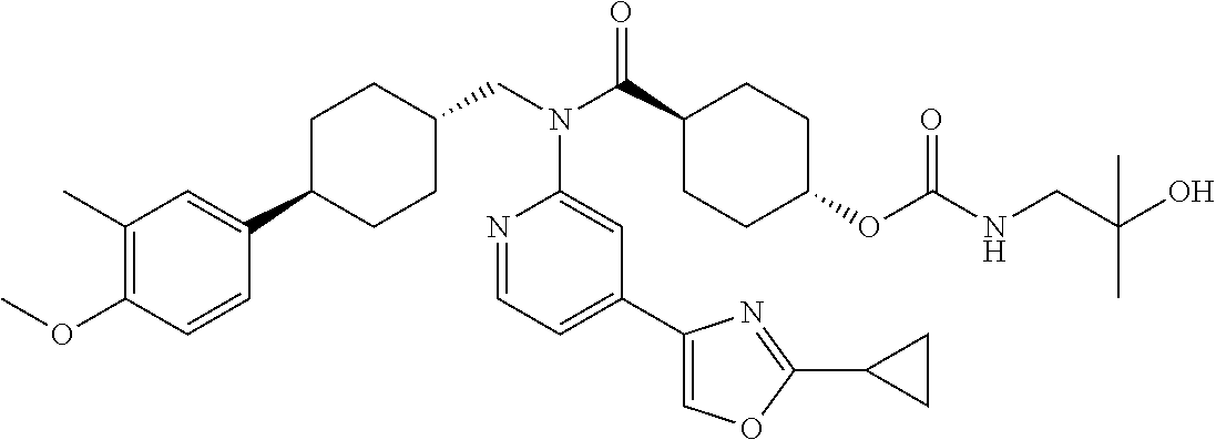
C1(C)=C(OC)C=CC(C2CCC(CN(C(C3CCC(OC(NCC(O)(C)C)=O)CC3)=O)C3=CC(C4=COC(C5CC5)=N4)=CC=N3)CC2)=C1
